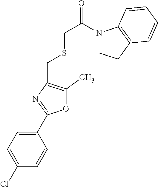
C1=C(C2=NC(CSCC(=O)N3CCC4=C3C=CC=C4)=C(C)O2)C=CC(Cl)=C1
